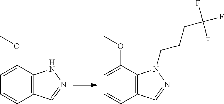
C12=C(C(OC)=CC=C1)NN=C2.C12=C(C(OC)=CC=C1)N(CCCC(F)(F)F)N=C2
